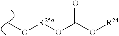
[R25a](OC(O[R24])=O)OC
